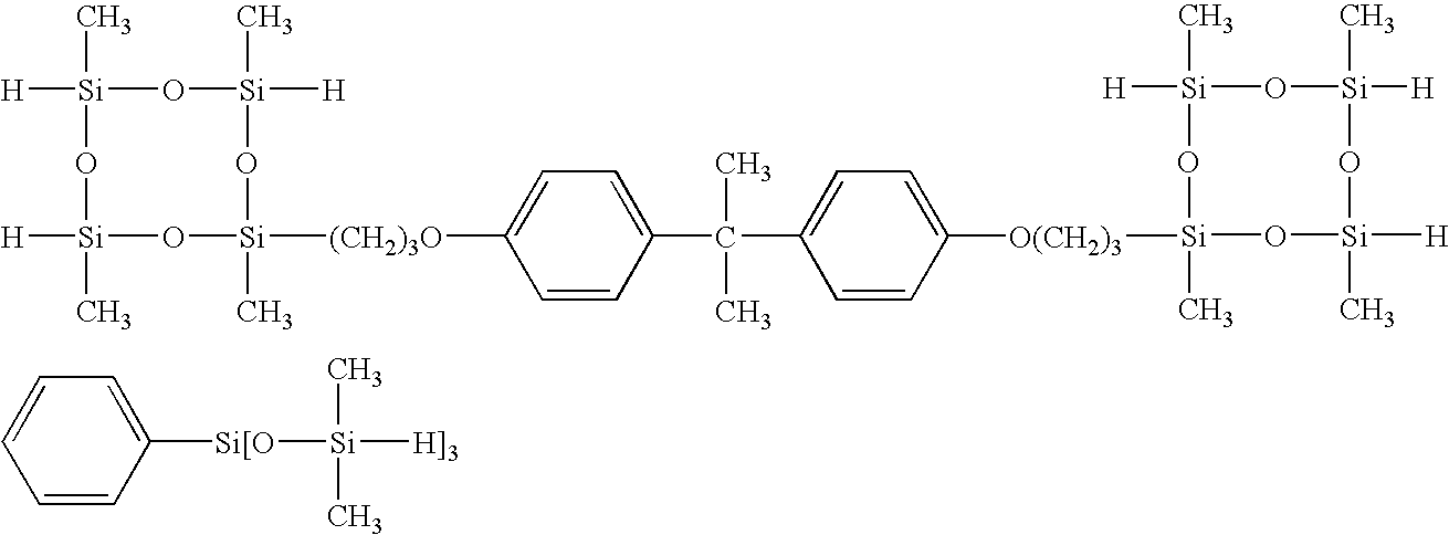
C1=CC([Si[O][Si]([H]3])(C)C)=CC=C1.[H][Si]1(C)O[Si]([H])(C)O[Si](C)([(CH2)3O]C2=CC=C(C(C3=CC=C([O(CH2)3][Si]4(C)O[Si]([H])(C)O[Si](C)([H])O[Si]([H])(C)O4)C=C3)(C)C)C=C2)O[Si](C)([H])O1
